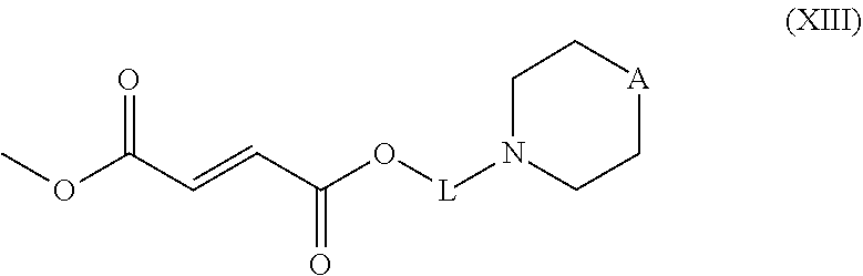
[A]1CCN([L]OC(C=CC(OC)=O)=O)CC1
